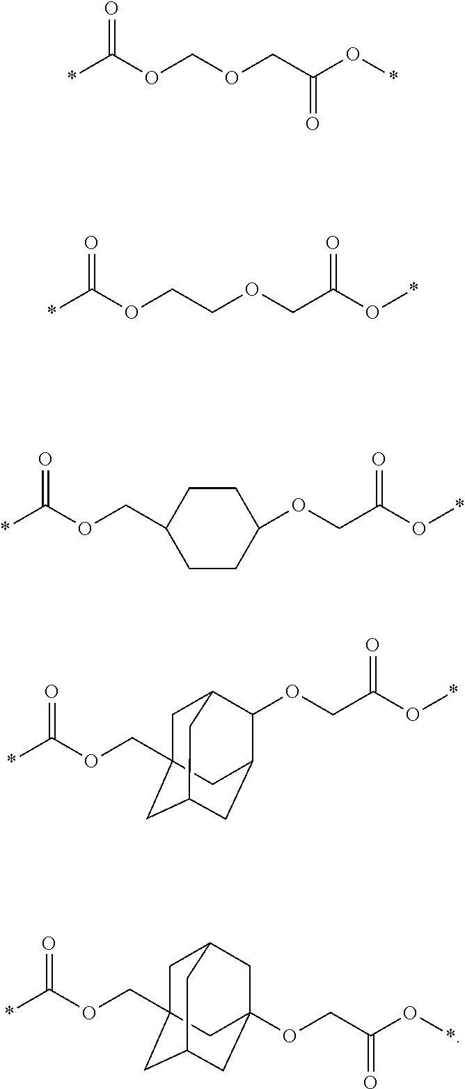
*C(OCOCC(=O)O*)=O.*C(OCCOCC(O*)=O)=O.*C(OCC1CCC(OCC(=O)O*)CC1)=O.*C(OCC12CC3C(OCC(O*)=O)C(CC(C1)C3)C2)=O.*C(OCC12CC3CC(OCC(O*)=O)(CC(C1)C3)C2)=O
